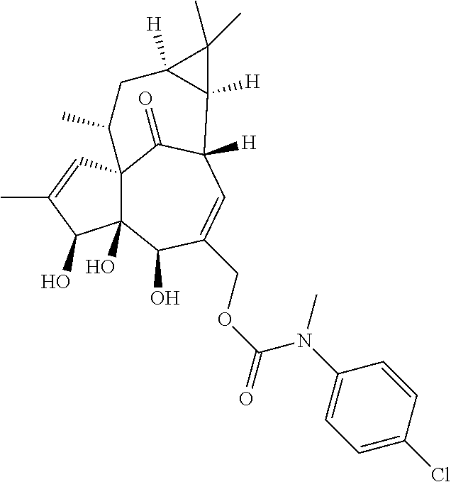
C12(O)C3(C=C(C)C1O)C(=O)C([H])(C=C(COC(=O)N(C1=CC=C(Cl)C=C1)C)C2O)C1([H])C([H])(CC3C)C1(C)C
